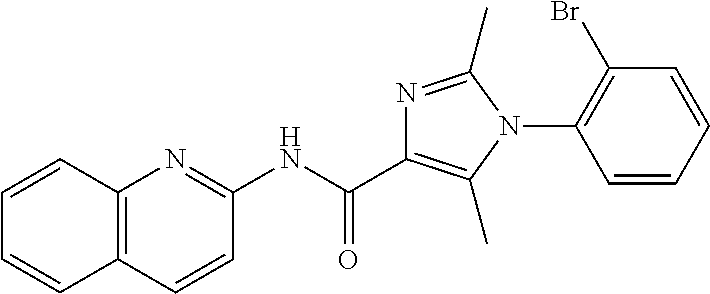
N(C(=O)C1=C(C)N(C2=C(Br)C=CC=C2)C(C)=N1)C1=NC2=C(C=C1)C=CC=C2
